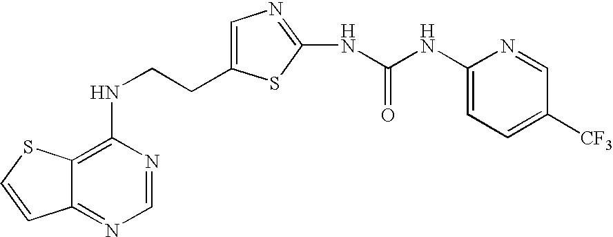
C(CNC1=C2C(=NC=N1)C=CS2)C1=CN=C(NC(=O)NC2=CC=C([CF3])C=N2)S1
